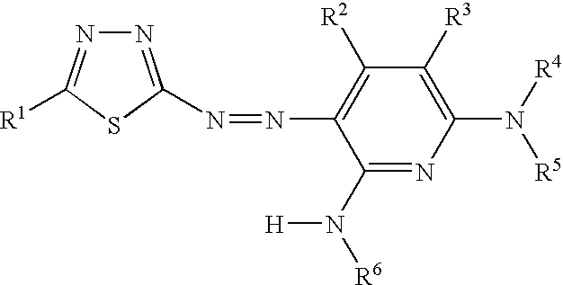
N1=C(N=NC2=C([R2])C([R3])=C(N([R4])[R5])N=C2N([R6])[H])SC([R1])=N1
